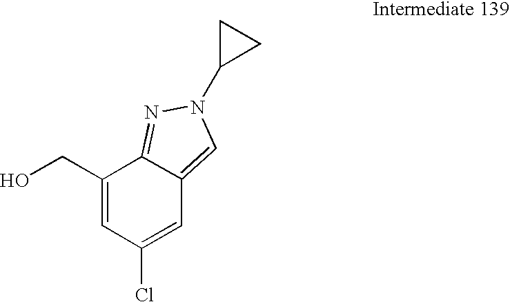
C1(CO)=CC(Cl)=CC2=CN(C3CC3)N=C12
